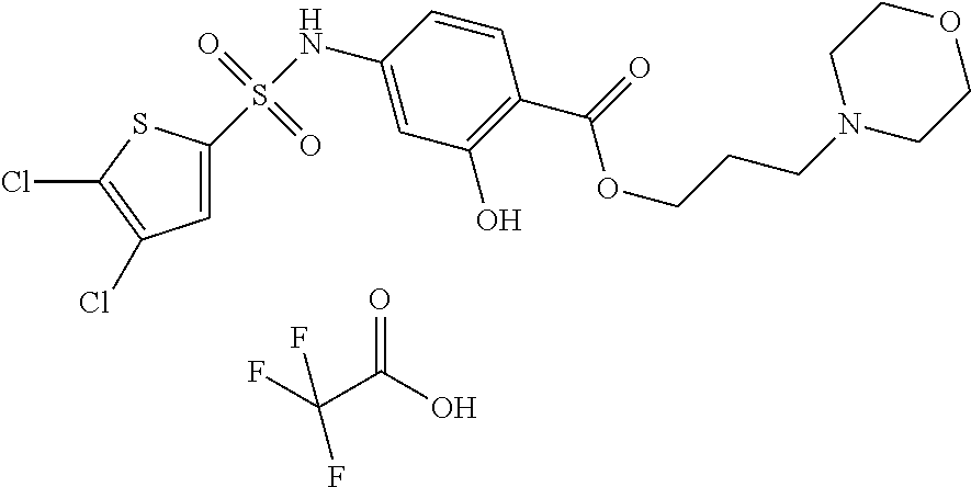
C1(NS(=O)(=O)C2=CC(Cl)=C(Cl)S2)=CC(O)=C(C(OCCCN2CCOCC2)=O)C=C1.C(C(O)=O)(F)(F)F
